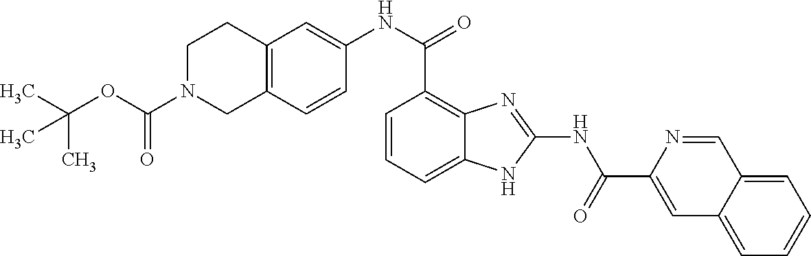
C1(NC(C2=C3C(=CC=C2)NC(NC(C2=CC4=CC=CC=C4C=N2)=O)=N3)=O)=CC2=C(C=C1)CN(C(OC(C)(C)C)=O)CC2
